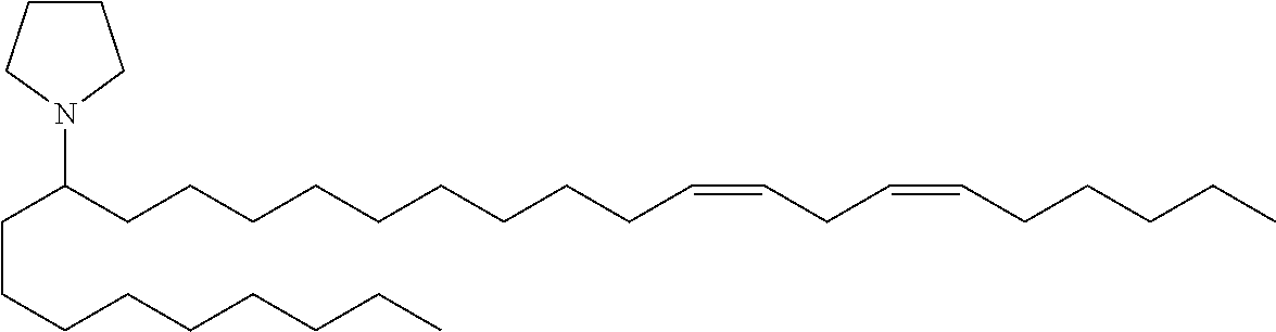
C(C(CCCCCCCCCC=CCC=CCCCCC)N1CCCC1)CCCCCCCC
